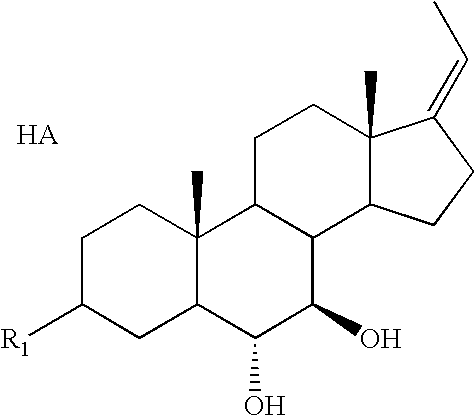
C1C([R1])CC2C(C)(C1)C1C(C(O)C2O)C2C(C)(CC1)C(=CC)CC2
